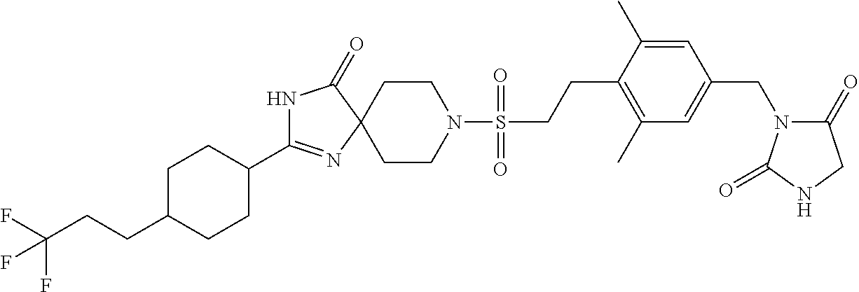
N1C(C2CCC(CCC(F)(F)F)CC2)=NC2(C1=O)CCN(S(CCC1=C(C)C=C(CN3C(=O)CNC3=O)C=C1C)(=O)=O)CC2
